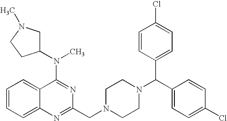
C1(N(C2CN(C)CC2)C)=NC(CN2CCN(C(C3=CC=C(Cl)C=C3)C3=CC=C(Cl)C=C3)CC2)=NC2=CC=CC=C12
